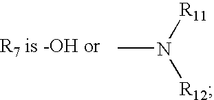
CN([R11])[R12]
